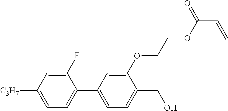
C1(F)=CC([C3H7])=CC=C1C1=CC=C(CO)C(OCCOC(=O)C=C)=C1
